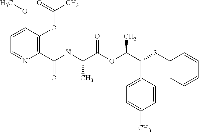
C1=C(C(C(OC(C(NC(C2=C(OC(C)=O)C(OC)=CC=N2)=O)C)=O)C)SC2=CC=CC=C2)C=CC(C)=C1
